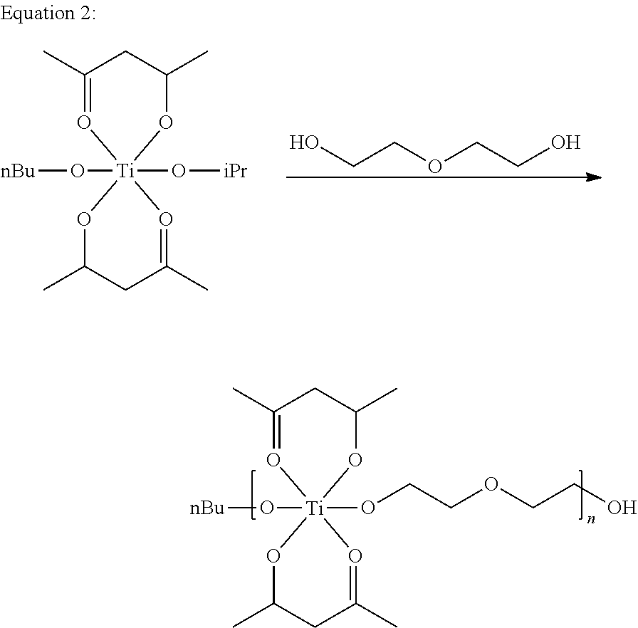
O(CCO)CCO.C1(C)=O[Ti]2(O[nBu])(O[iPr])(OC(C)C1)OC(C)CC(C)=O2.C1(C)=O[Ti]2(O[nBu])(OCCOCCO)(OC(C)C1)OC(C)CC(C)=O2
